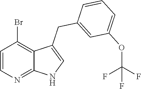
C1=CN=C2C(=C1Br)C(CC1=CC(OC(F)(F)F)=CC=C1)=CN2
